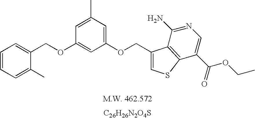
C1=CC=C(C)C(COC2=CC(OCC3=CSC4=C3C(N)=NC=C4C(=O)OCC)=CC(C)=C2)=C1.[C26H26N2O4S]
